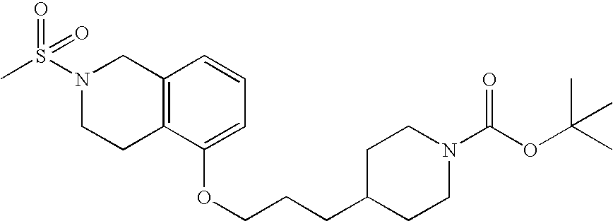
N1(S(C)(=O)=O)CCC2=C(C=CC=C2OCCCC2CCN(C(OC(C)(C)C)=O)CC2)C1
